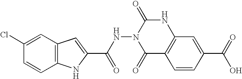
C12=C(C=C(Cl)C=C1)C=C(C(NN1C(=O)C3=C(NC1=O)C=C(C(=O)O)C=C3)=O)N2
